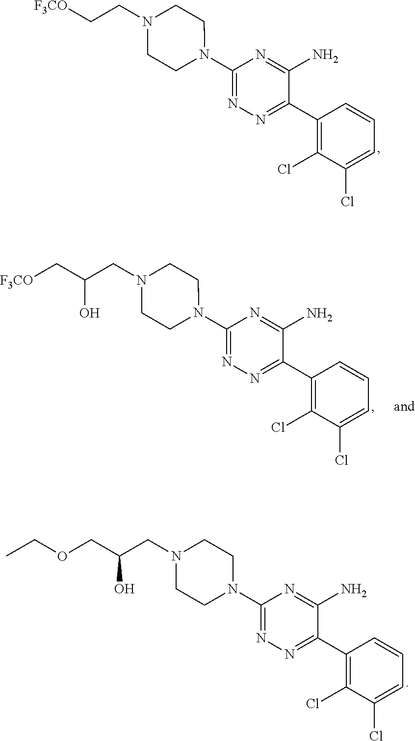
C1CN(C2=NN=C(C3=C(Cl)C(Cl)=CC=C3)C(N)=N2)CCN1CC[F3CO].C1CN(C2=NN=C(C3=C(Cl)C(Cl)=CC=C3)C(N)=N2)CCN1CC(C[F3CO])O.C1CN(C2=NN=C(C3=C(Cl)C(Cl)=CC=C3)C(N)=N2)CCN1CC(COCC)O
